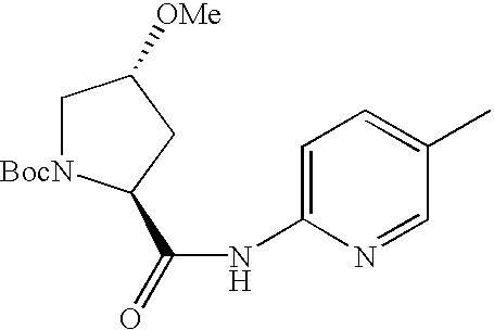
C1[BocN]C(C(=O)NC2=CC=C(C)C=N2)CC1[OMe]
